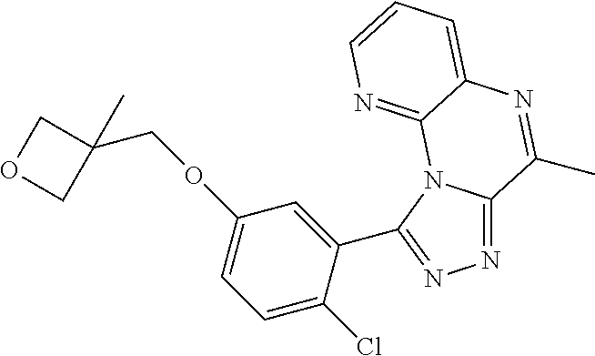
N1=C2N(C(C3=CC(OCC4(C)COC4)=CC=C3Cl)=N1)C1=NC=CC=C1N=C2C
